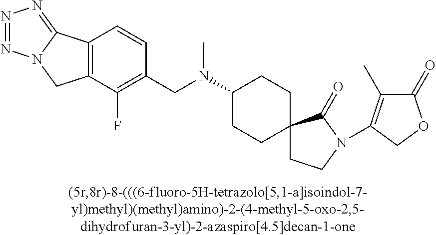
C1(=O)C(C)=C(N2CCC3(C2=O)CCC(N(CC2=C(F)C4=C(C=C2)C2=NN=NN2C4)C)CC3)CO1
